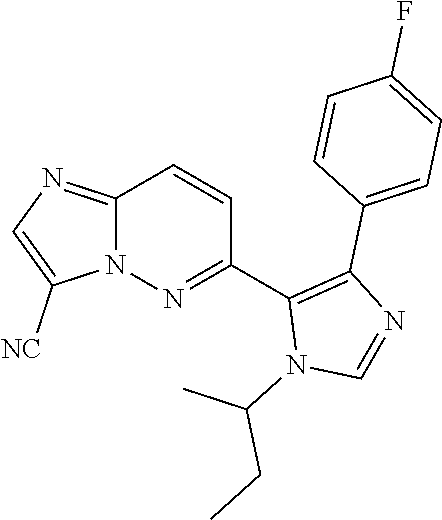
C12=NC=C([NC])N1N=C(C1=C(C3=CC=C(F)C=C3)N=CN1C(C)CC)C=C2
